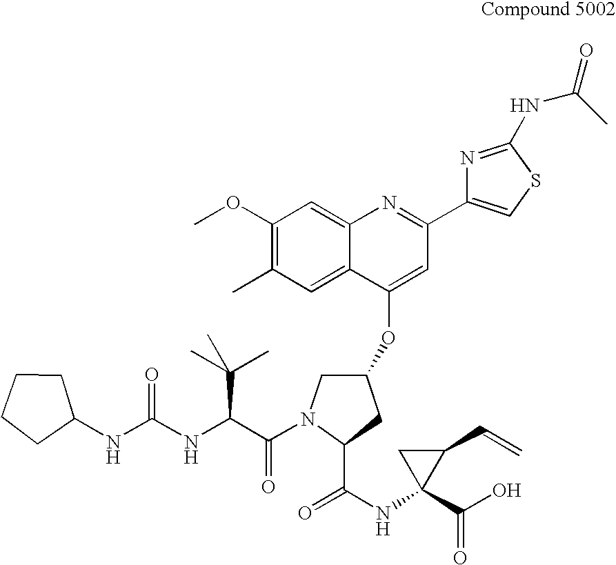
C1(OC)=C(C)C=C2C(=C1)N=C(C1=CSC(NC(=O)C)=N1)C=C2OC1CN(C(=O)C(C(C)(C)C)NC(NC2CCCC2)=O)C(C(=O)NC2(C(=O)O)C(C=C)C2)C1
